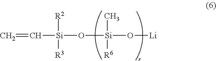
C=C[Si](O[Si](O[Li])(C)[R6])([R2])[R3]
